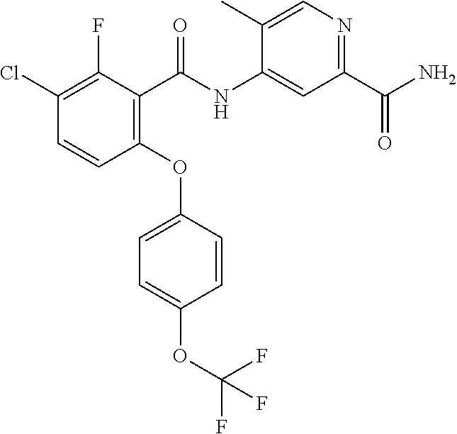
C1(OC2=CC=C(OC(F)(F)F)C=C2)=C(C(NC2=CC(C(N)=O)=NC=C2C)=O)C(F)=C(Cl)C=C1
